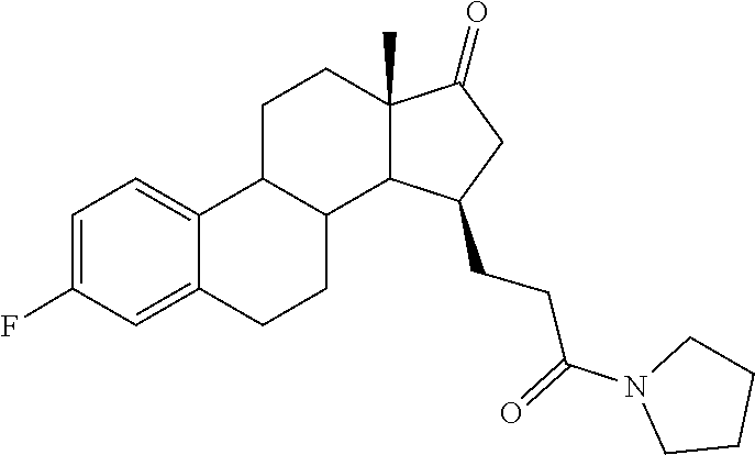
C1CN(C(=O)CCC2CC(=O)C3(C)CCC4C5=CC=C(F)C=C5CCC4C32)CC1
